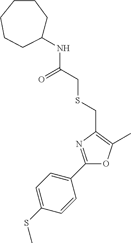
C1=C(SC)C=CC(C2=NC(CSCC(=O)NC3CCCCCC3)=C(C)O2)=C1
